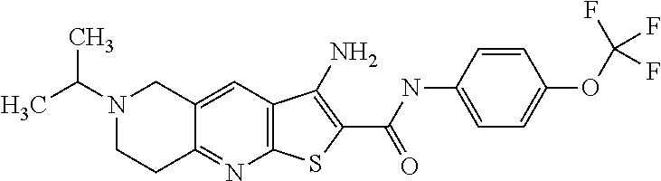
C12=C(C=C3C(=N1)CCN(C(C)C)C3)C(N)=C(C(NC1=CC=C(OC(F)(F)F)C=C1)=O)S2
